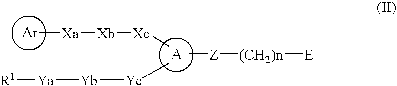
[Ar].C[Xa][Xb][Xc]C.[A].[Yb]([Yc]C)[Ya][R1].C[Z][(CH2)n][E]
